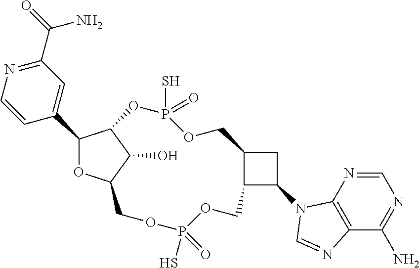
O1C(C2=CC(C(=O)N)=NC=C2)C2C(O)C1COP(S)(=O)OCC1C(COP(S)(=O)O2)CC1N1C2=C(C(N)=NC=N2)N=C1
